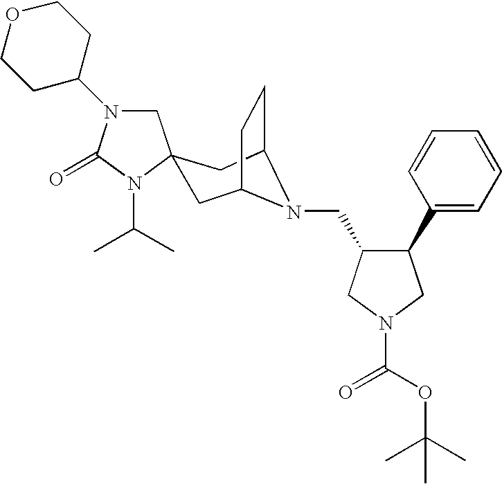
C1N(C2CCOCC2)C(=O)N(C(C)C)C12CC1CCC(C2)N1CC1C(C2=CC=CC=C2)CN(C(OC(C)(C)C)=O)C1
